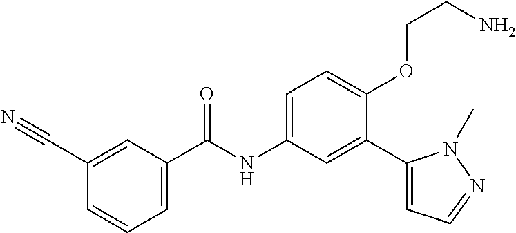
C1(C#N)=CC(C(=O)NC2=CC=C(OCCN)C(C3=CC=NN3C)=C2)=CC=C1
